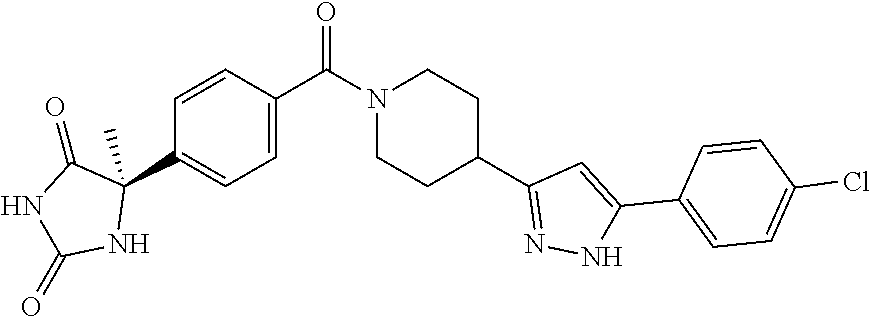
C1=CC(C(N2CCC(C3=NNC(C4=CC=C(Cl)C=C4)=C3)CC2)=O)=CC=C1C1(C)C(=O)NC(=O)N1
